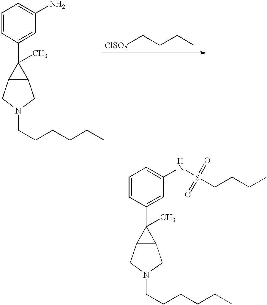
C1=CC(C2(C)C3C2CN(CCCCCC)C3)=CC(N)=C1.[ClSO2]CCCC.[H].C1=CC(C2(C)C3C2CN(CCCCCC)C3)=CC(NS(CCCC)(=O)=O)=C1
